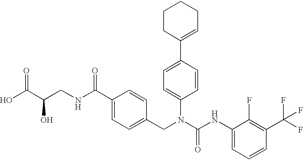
OC(C(CNC(C1=CC=C(CN(C(NC2=CC=CC(C(F)(F)F)=C2F)=O)C2=CC=C(C3=CCCCC3)C=C2)C=C1)=O)O)=O
